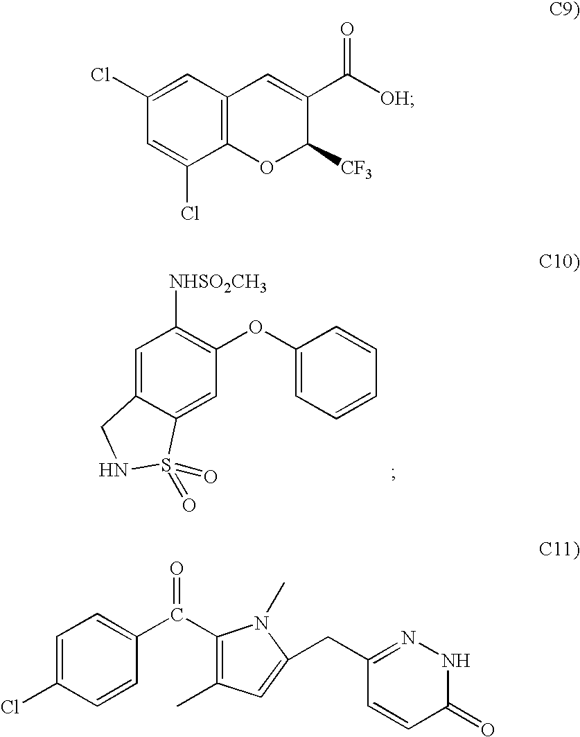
C1(OC2=C([NHSO2CH3])C=C3C(=C2)S(=O)(=O)NC3)=CC=CC=C1.C1=C(Cl)C2=C(C=C1Cl)C=C(C([OH])=O)C([CF3])O2.C1=C(Cl)C=CC(C(C2=C(C)C=C(CC3=NNC(=O)C=C3)N2C)=O)=C1
